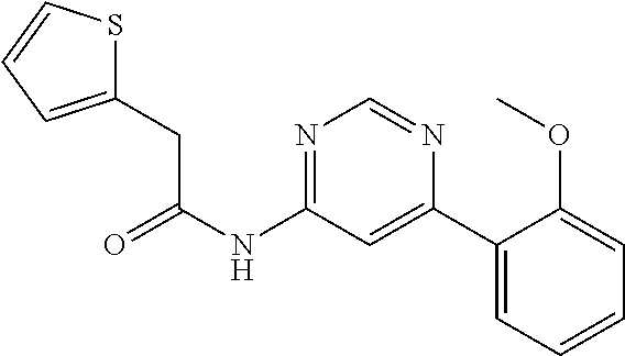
C(NC1=NC=NC(C2=CC=CC=C2OC)=C1)(=O)CC1=CC=CS1
